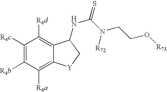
N(C(=S)N([R72])CCO[R73])C1C2=C([R4d])C([R4c])=C([R4b])C([R4a])=C2[Y]C1
